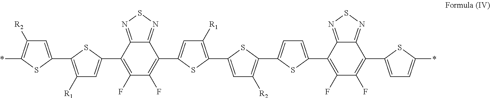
C1=C(C2=C([R1])C=C(C3=C(F)C(F)=C(C4=CC([R1])=C(C5=CC([R2])=C(C6=CC=C(C7=C(F)C(F)=C(C8=CC=C(*)S8)C8=NSN=C78)S6)S5)S4)C4=NSN=C34)S2)SC(*)=C1[R2]
